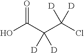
OC(C(C(Cl)([D])[D])([D])[D])=O
